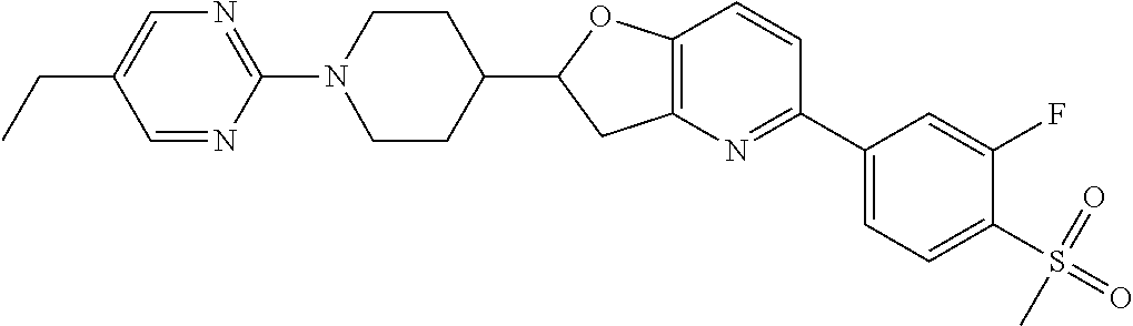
N1(C2=NC=C(CC)C=N2)CCC(C2CC3=C(O2)C=CC(C2=CC=C(S(=O)(=O)C)C(F)=C2)=N3)CC1
